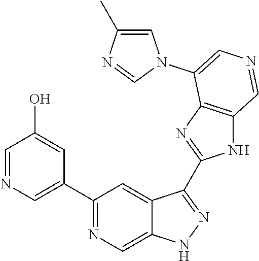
C1(C2=CN=CC(O)=C2)=NC=C2C(=C1)C(C1=NC3=C(N1)C=NC=C3N1C=C(C)N=C1)=NN2
